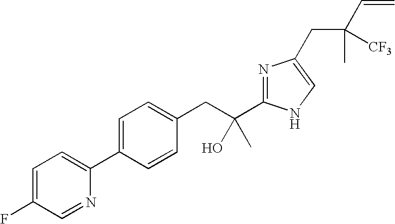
C1=C(F)C=NC(C2=CC=C(CC(O)(C3=NC(CC(C=C)(C)[CF3])=CN3)C)C=C2)=C1
